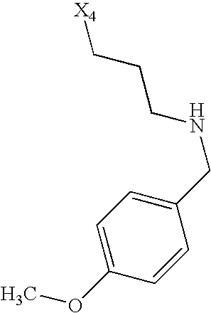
[X4]CCCNCC1=CC=C(OC)C=C1
